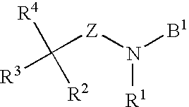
C([Z]N([B1])[R1])([R4])([R2])[R3]
